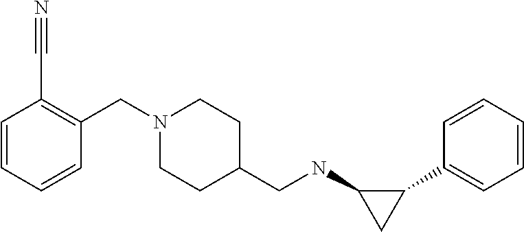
C1(C2=CC=CC=C2)C(NCC2CCN(CC3=C(C#N)C=CC=C3)CC2)C1
